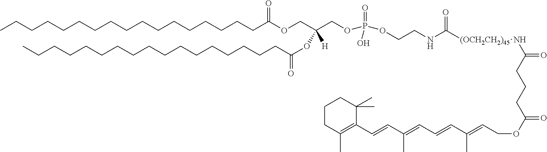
C(CCCCCCCCCCCCCCC(=O)OCC(COP(OCCNC([(OCH2CH2)45]NC(=O)CCCC(OCC=C(C=CC=C(C=CC1=C(C)CCCC1(C)C)C)C)=O)=O)(=O)O)([H])OC(CCCCCCCCCCCCCCCCC)=O)CC
